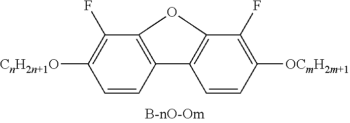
C1=CC2=C(C(F)=C1[CnH2n+1O])OC1=C2C=CC([OCmH2m+1])=C1F
